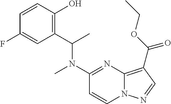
C1=CC(O)=C(C(N(C2=NC3=C(C(OCC)=O)C=NN3C=C2)C)C)C=C1F
